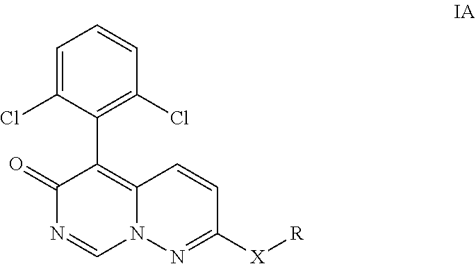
C1(C2=C3C=CC([X][R])=NN3C=NC2=O)=C(Cl)C=CC=C1Cl
